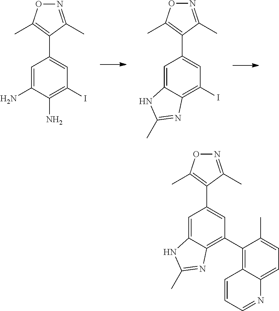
C1=C(N)C(N)=C(I)C=C1C1=C(C)ON=C1C.C1=C2C(=C(I)C=C1C1=C(C)ON=C1C)N=C(C)N2.C1=C2C(=C(C3=C4C(=CC=C3C)N=CC=C4)C=C1C1=C(C)ON=C1C)N=C(C)N2
